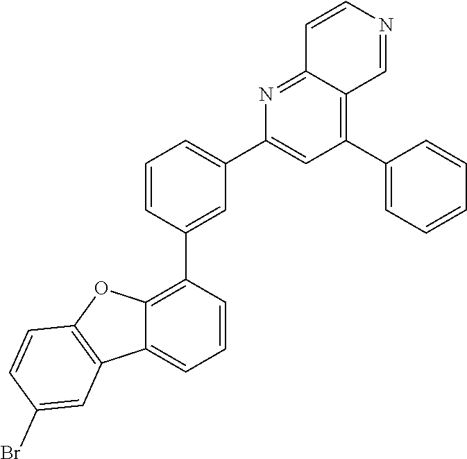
C1(C2=CC(C3=CC(C4=CC=CC=C4)=C4C(=N3)C=CN=C4)=CC=C2)=C2C(=CC=C1)C1=C(O2)C=CC(Br)=C1
